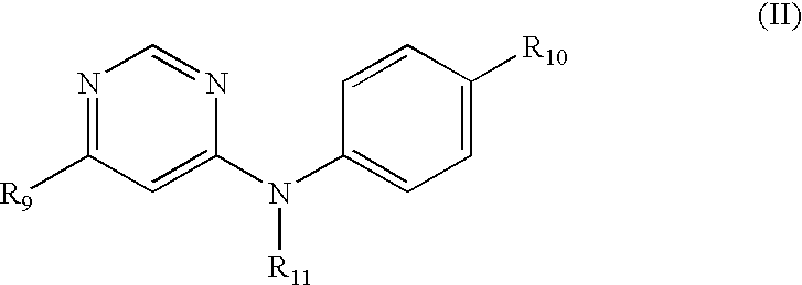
N1=C([R9])C=C(N(C2=CC=C([R10])C=C2)[R11])N=C1
